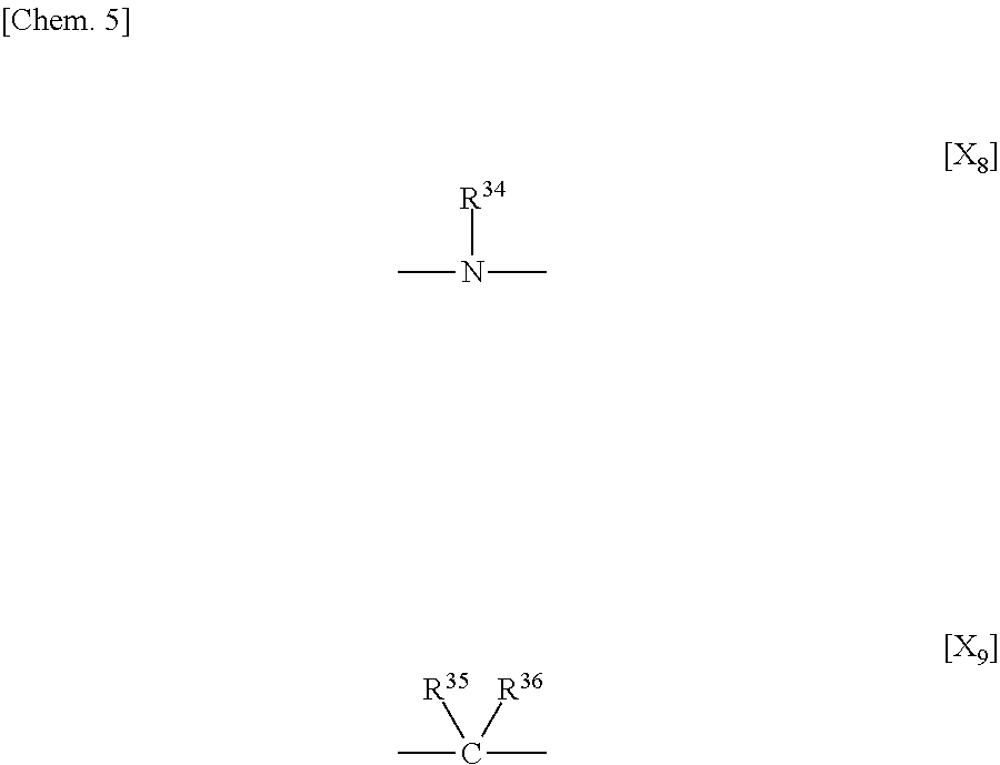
CN([R34])C.CC([R35])([R36])C
